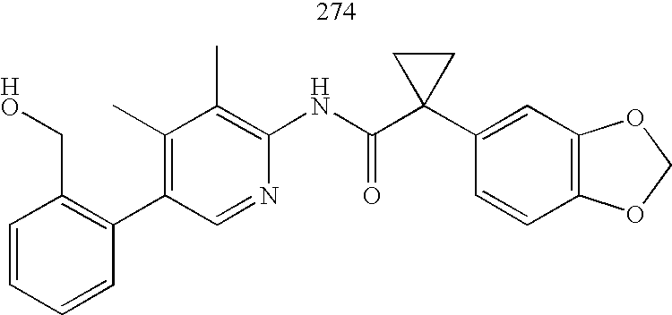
C1(C2=C(CO)C=CC=C2)=C(C)C(C)=C(NC(C2(C3=CC4=C(C=C3)OCO4)CC2)=O)N=C1
